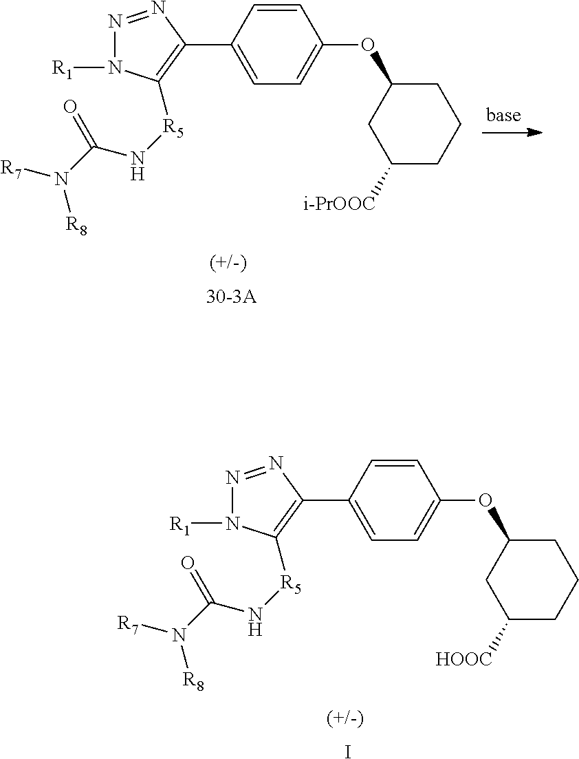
N1=NC(C2=CC=C(OC3CCCC([i-PrOOC])C3)C=C2)=C([R5]NC(N([R8])[R7])=O)N1[R1].N1=NC(C2=CC=C(OC3CCCC([HOOC])C3)C=C2)=C([R5]NC(N([R8])[R7])=O)N1[R1].I
